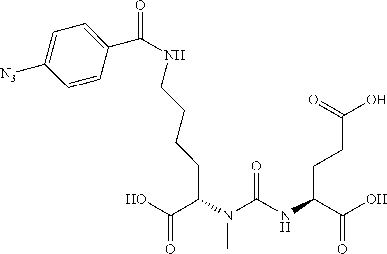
OC(C(NC(N(C(C(O)=O)CCCCNC(=O)C1=CC=C([N3])C=C1)C)=O)CCC(O)=O)=O
